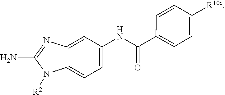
C12=CC=C(NC(=O)C3=CC=C([R10c])C=C3)C=C1N=C(N)N2[R2]
